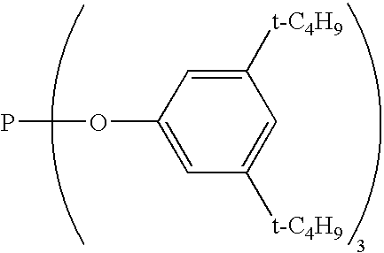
C1([t-C4H9])=CC([t-C4H9])=CC(OP)=C1
